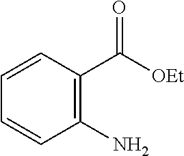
C1=CC(N)=C(C([OEt])=O)C=C1
